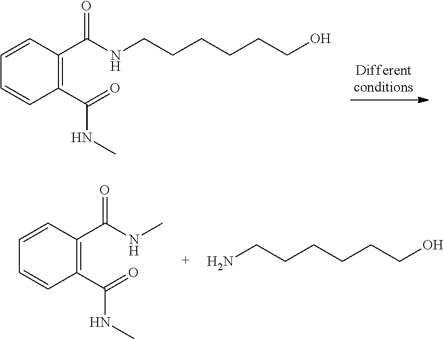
C1(C(=O)NC)=C(C(NCCCCCCO)=O)C=CC=C1.C1(C(=O)NC)=C(C(NC)=O)C=CC=C1.NCCCCCCO
